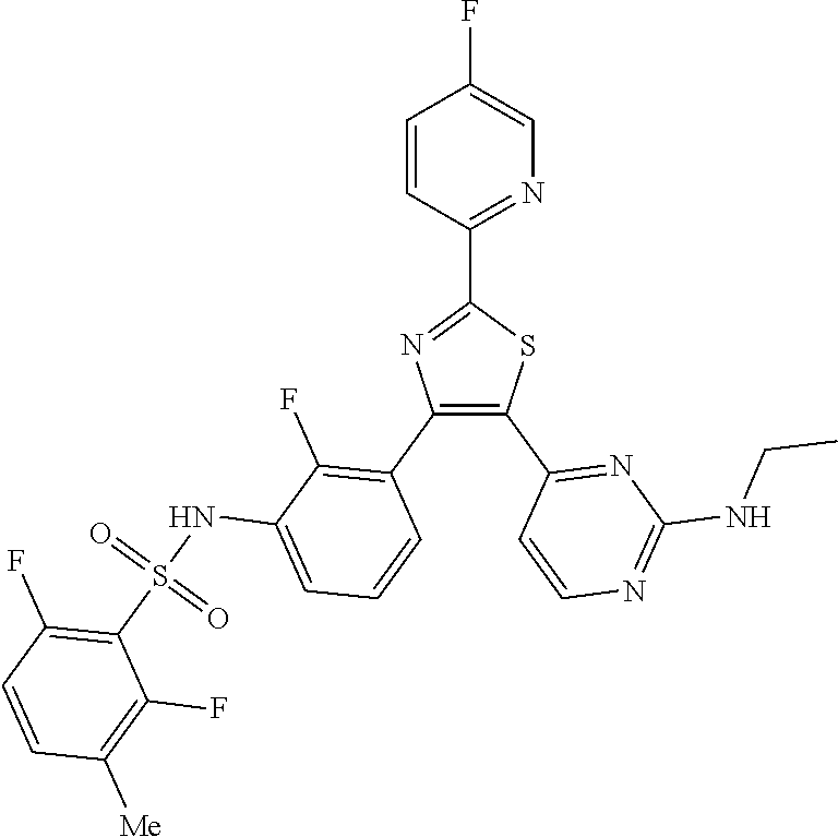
N1=C(C2=NC(C3=C(F)C(NS(C4=C(F)C=CC([Me])=C4F)(=O)=O)=CC=C3)=C(C3=NC(NCC)=NC=C3)S2)C=CC(F)=C1
